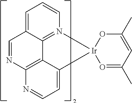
C1=C2C3=N(C=C1)[Ir]1(C4=CC=NC(=C34)N=C2)O=C(C)C=C(C)O1
